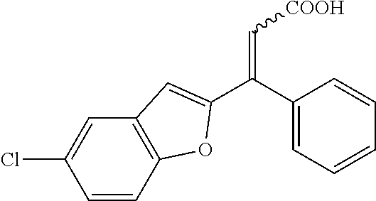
C(C1=CC=CC=C1)(=C[COOH])C1=CC2=C(C=CC(Cl)=C2)O1
